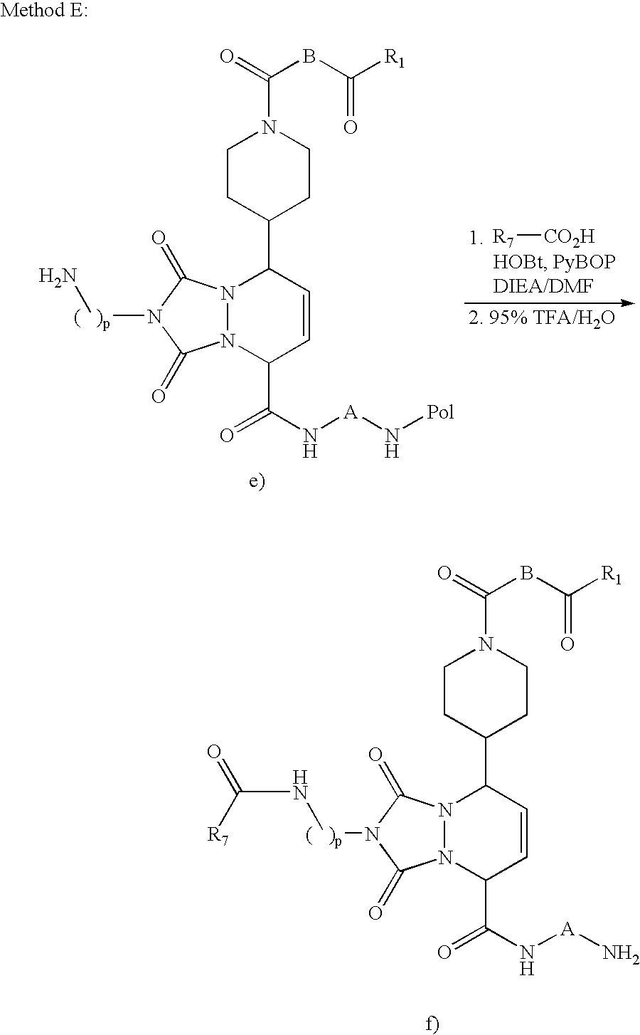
N12N(C(C(N[A]N)=O)C=CC1C1CCN(C(=O)BC([R1])=O)CC1)C(=O)N([(   )p]NC([R7])=O)C2=O.N12N(C(C(N[A]N[Pol])=O)C=CC1C1CCN(C(=O)BC([R1])=O)CC1)C(=O)N([(   )p]N)C2=O.[R7][CO2H]
